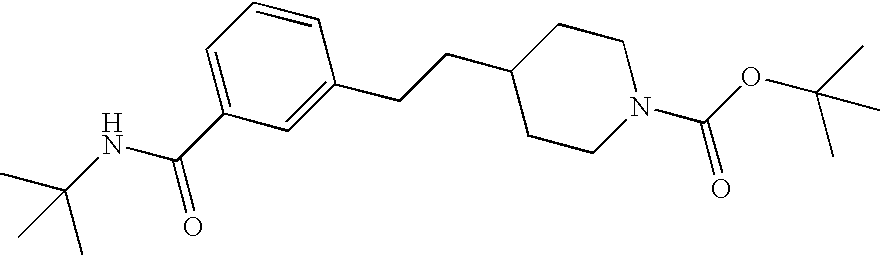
C1=C(C(NC(C)(C)C)=O)C=C(CCC2CCN(C(OC(C)(C)C)=O)CC2)C=C1
